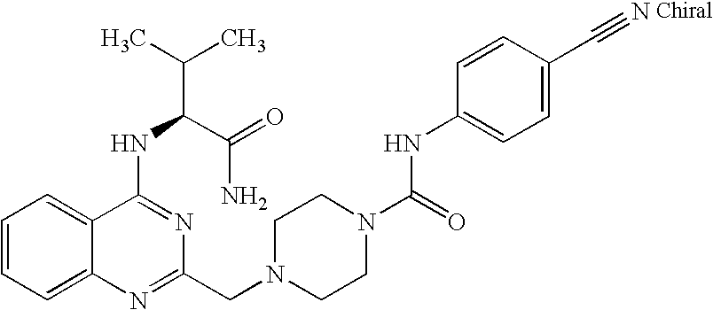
C1=CC=C2C(=C1)C(NC(C(=O)N)C(C)C)=NC(CN1CCN(C(=O)NC3=CC=C(C#N)C=C3)CC1)=N2
